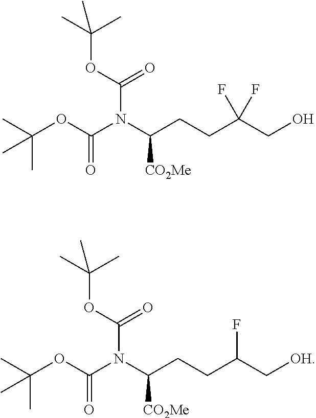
N(C(CCC(CO)(F)F)[CO2Me])(C(OC(C)(C)C)=O)C(OC(C)(C)C)=O.N(C(CCC(C[OH])F)[CO2Me])(C(OC(C)(C)C)=O)C(OC(C)(C)C)=O
